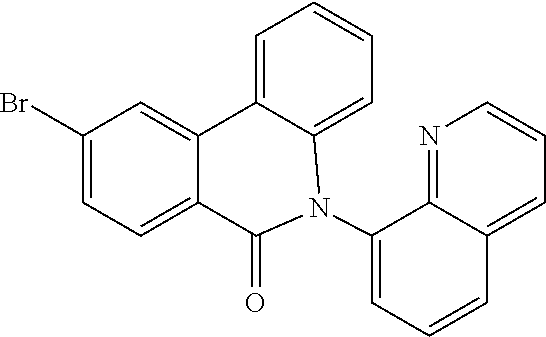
C1(Br)=CC=C2C(=C1)C1=CC=CC=C1N(C1=CC=CC3=CC=CN=C31)C2=O
